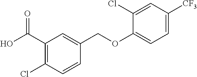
C1(C(O)=O)=C(Cl)C=CC(COC2=CC=C([CF3])C=C2Cl)=C1
